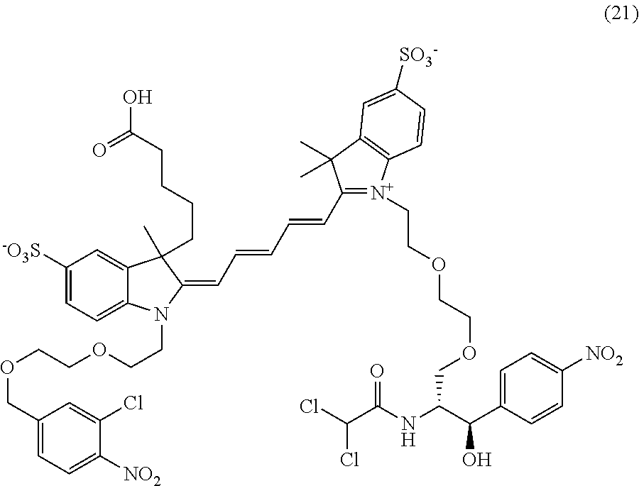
C1(C=CC=CC=C2C(C)(CCCCC(=O)O)C3=CC([-O3S])=CC=C3N2CCOCCOCC2=CC=C([NO2])C(Cl)=C2)=[N+](CCOCCOCC(NC(C(Cl)Cl)=O)C(C2=CC=C([NO2])C=C2)O)C2=C(C1(C)C)C=C([SO3-])C=C2
